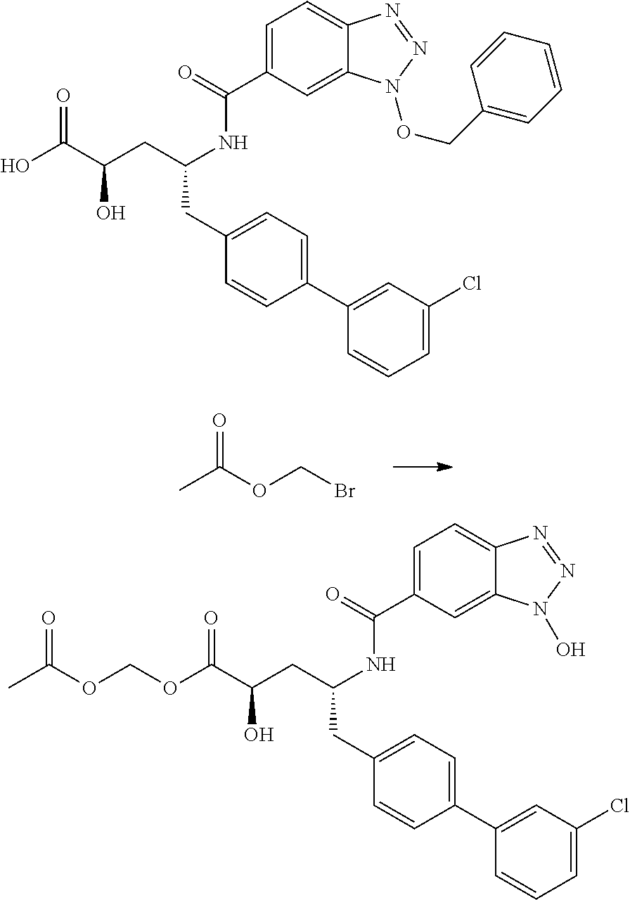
C1=C(C(=O)NC(CC(C(O)=O)O)CC2=CC=C(C3=CC(Cl)=CC=C3)C=C2)C=C2C(=C1)N=NN2OCC1=CC=CC=C1.C1=C(C(=O)NC(CC(C(OCOC(C)=O)=O)O)CC2=CC=C(C3=CC(Cl)=CC=C3)C=C2)C=C2C(=C1)N=NN2O.CC(OCBr)=O
